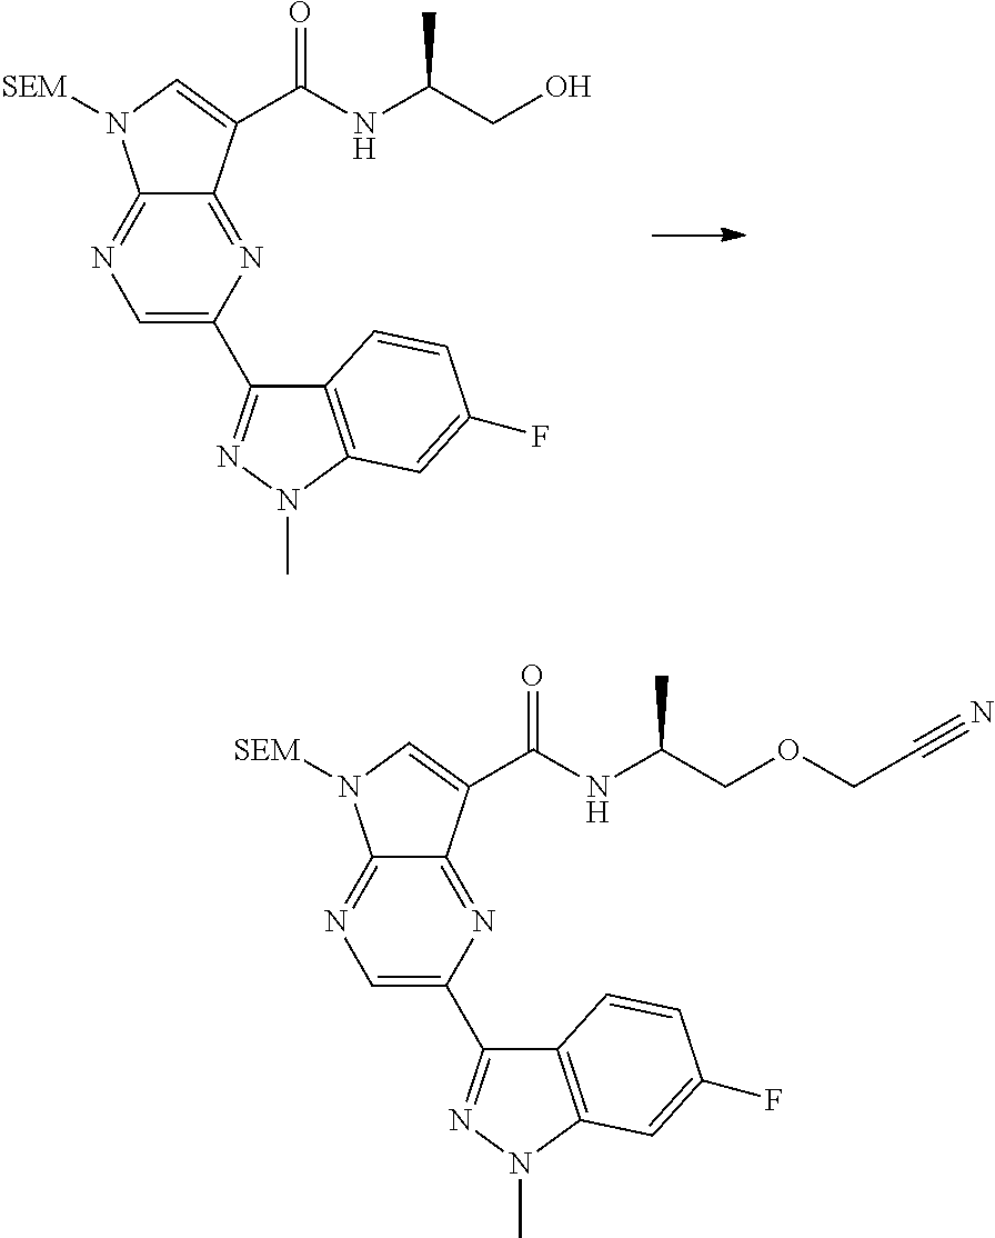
C1=C(C2=NN(C)C3=C2C=CC(F)=C3)N=C2C(=N1)N([SEM])C=C2C(NC(CO)C)=O.C1=C(C2=NN(C)C3=C2C=CC(F)=C3)N=C2C(=N1)N([SEM])C=C2C(NC(COCC#N)C)=O
